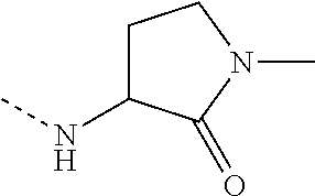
N(C)C1CCN(C)C1=O
